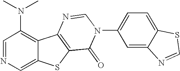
C1=NC=C2C(=C1N(C)C)C1=C(S2)C(=O)N(C2=CC=C3C(=C2)N=CS3)C=N1
